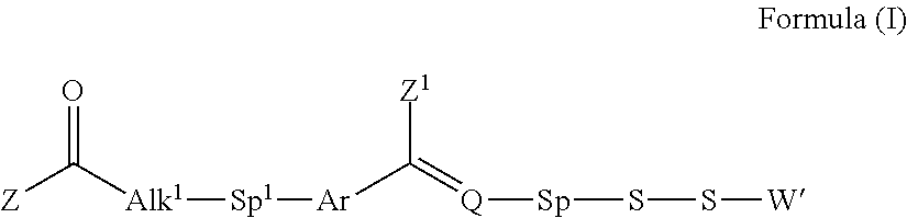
[Z]C([Alk1][Sp1][Ar]C(=[Q][Sp]SS[W])[Z1])=O
